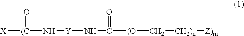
[X][(C](N[Y]NC([(O]C[CH2)n][Z)m])=O)=O
